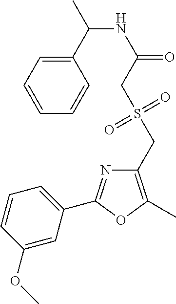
C1(OC)=CC(C2=NC(CS(=O)(=O)CC(=O)NC(C3=CC=CC=C3)C)=C(C)O2)=CC=C1
